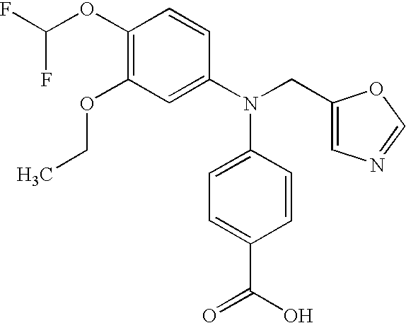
C1(OC(F)F)=C(OCC)C=C(N(CC2=CN=CO2)C2=CC=C(C(O)=O)C=C2)C=C1
